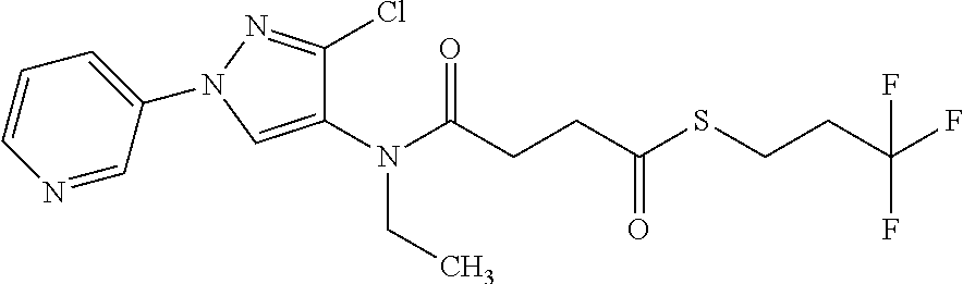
N(C(CCC(SCCC(F)(F)F)=O)=O)(CC)C1=CN(C2=CC=CN=C2)N=C1Cl
